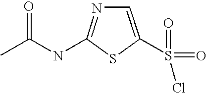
S1C(S(=O)(=O)Cl)=CN=C1NC(C)=O
